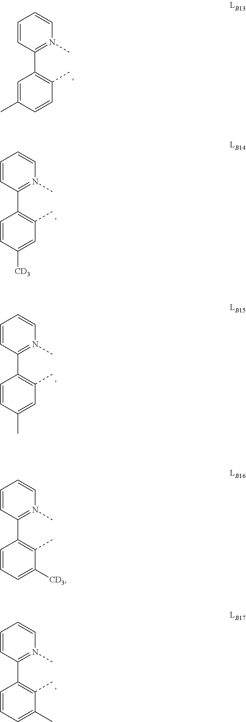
C1=CC(C2=C(C)C=CC(C)=C2)=N(C)C=C1.C1=CC(C2=C(C)C=C([CD3])C=C2)=N(C)C=C1.C1=CC(C2=C(C)C=C(C)C=C2)=N(C)C=C1.C1=CC(C2=C(C)C(C)=CC=C2)=N(C)C=C1.C1=CC(C2=C(C)C([CD3])=CC=C2)=N(C)C=C1
